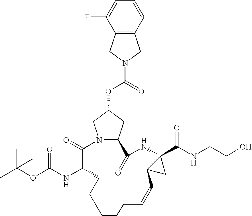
N12C(CC(OC(=O)N3CC4=C(C3)C(F)=CC=C4)C1)C(=O)NC1(C(NCCO)=O)C(C1)C=CCCCCCC(NC(OC(C)(C)C)=O)C2=O
